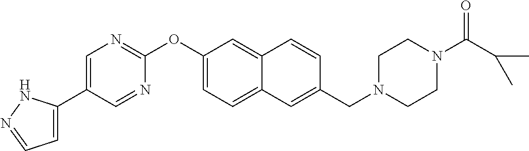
C1=C(C2=CN=C(OC3=CC=C4C(=C3)C=CC(CN3CCN(C(C(C)C)=O)CC3)=C4)N=C2)NN=C1
